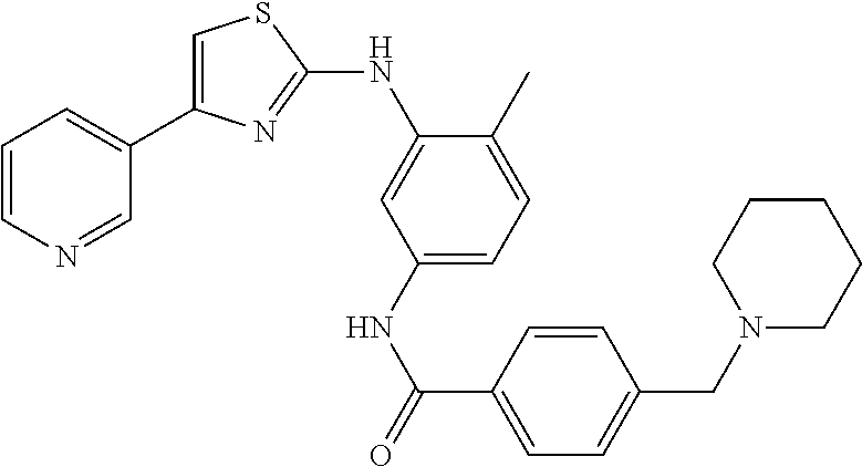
C1=CN=CC(C2=CSC(NC3=CC(NC(=O)C4=CC=C(CN5CCCCC5)C=C4)=CC=C3C)=N2)=C1
